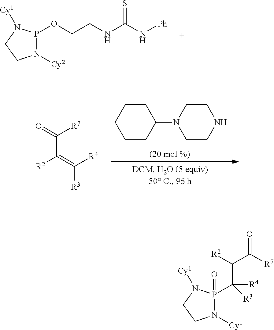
C1CCC(N2CCNCC2)CC1.C(C(=C([R4])[R3])[R2])(=O)[R7].O(CCNC(N[Ph])=S)P1N([Cy2])CCN1[Cy1].C(P1(=O)N([Cy1])CCN1[Cy1])(C([R2])C([R7])=O)([R4])[R3]
